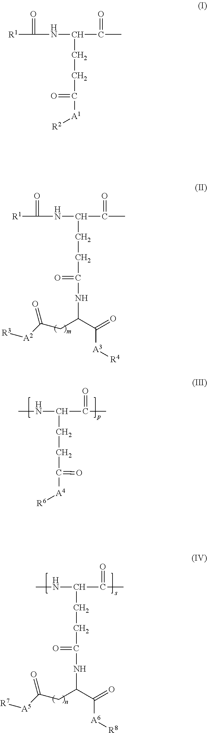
[R1]C(=O)NC(CCC(=O)NC(CC([A2][R3])=O)C(=O)[A3][R4])C(=O)C.CNC(CCC(=O)NC(CC([A5][R7])=O)C(=O)[A6][R8])C(=O)C.CNC(CCC(=O)[A4][R6])C(=O)C.[R1]C(=O)NC(CCC(=O)[A1][R2])C(=O)C
